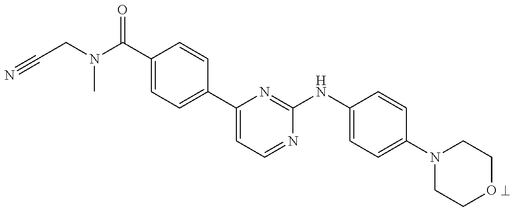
N1(C2=CC=C(NC3=NC(C4=CC=C(C(N(CC#N)C)=O)C=C4)=CC=N3)C=C2)CCOCC1
